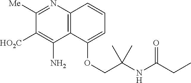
C12=C(N=C([Me])C([HO2C])=C1N)C=CC=C2OCC(NC(CC)=O)(C)C
